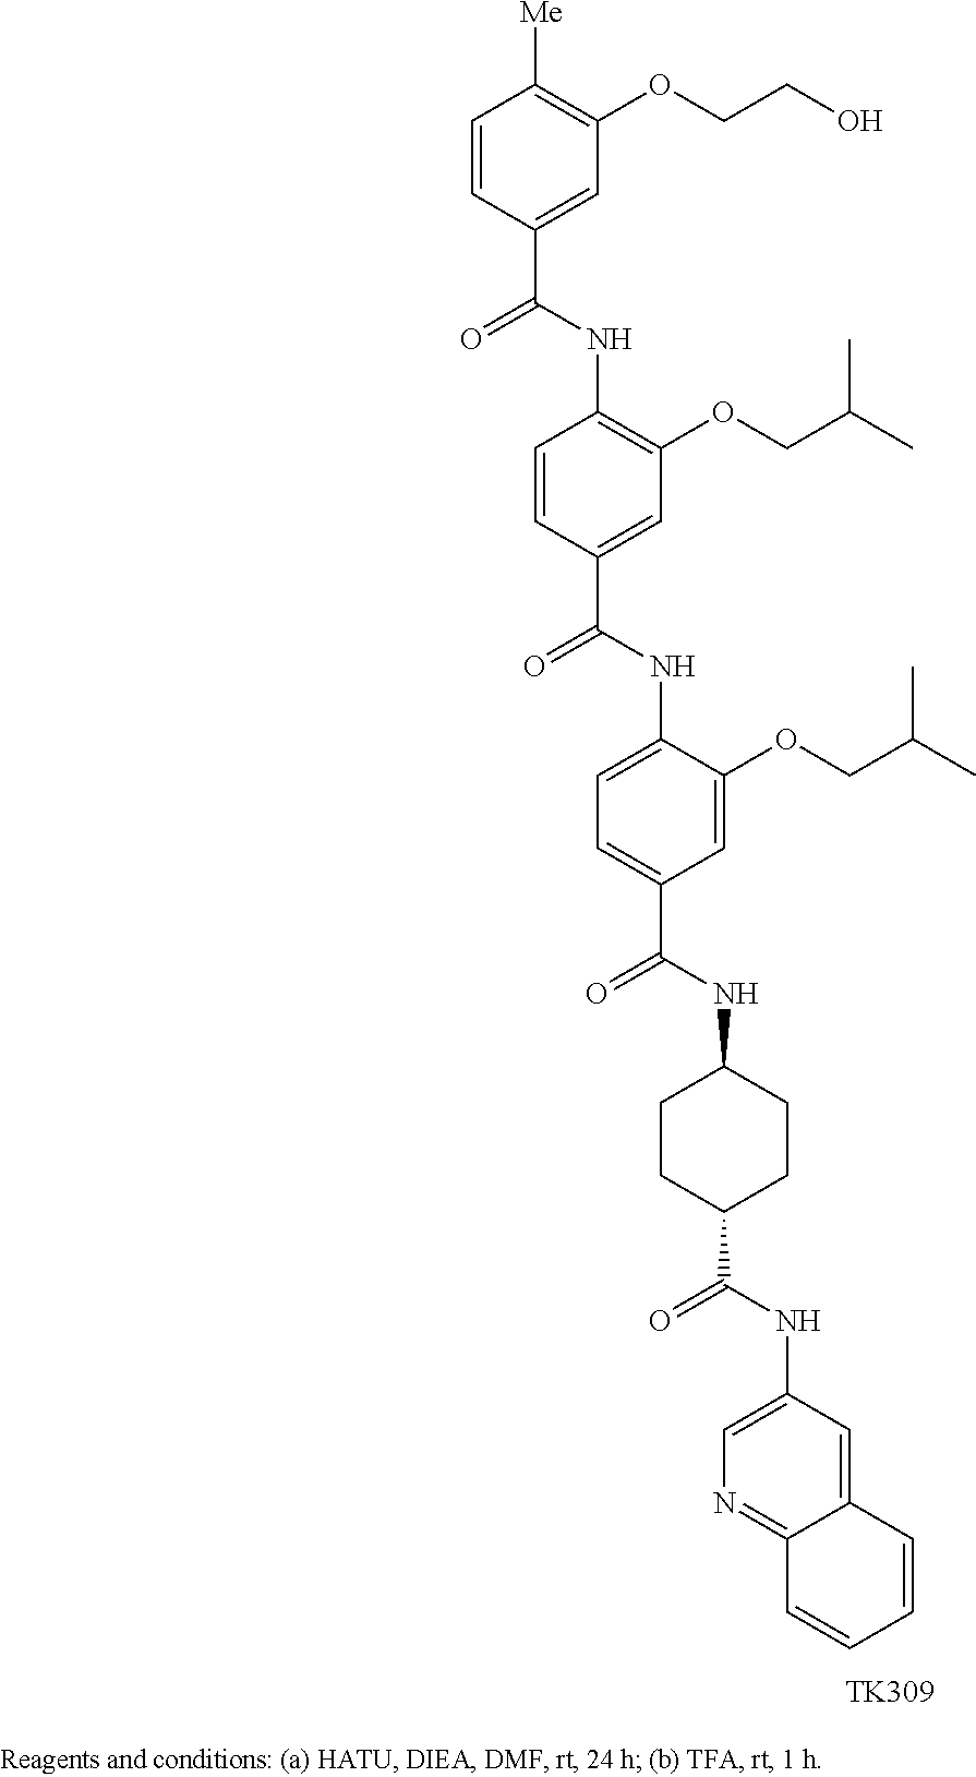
C1=C(NC(C2=CC(OCC(C)C)=C(NC(=O)C3=CC(OCCO)=C([Me])C=C3)C=C2)=O)C(OCC(C)C)=CC(C(NC2CCC(C(NC3=CN=C4C(=C3)C=CC=C4)=O)CC2)=O)=C1.[TK309]
